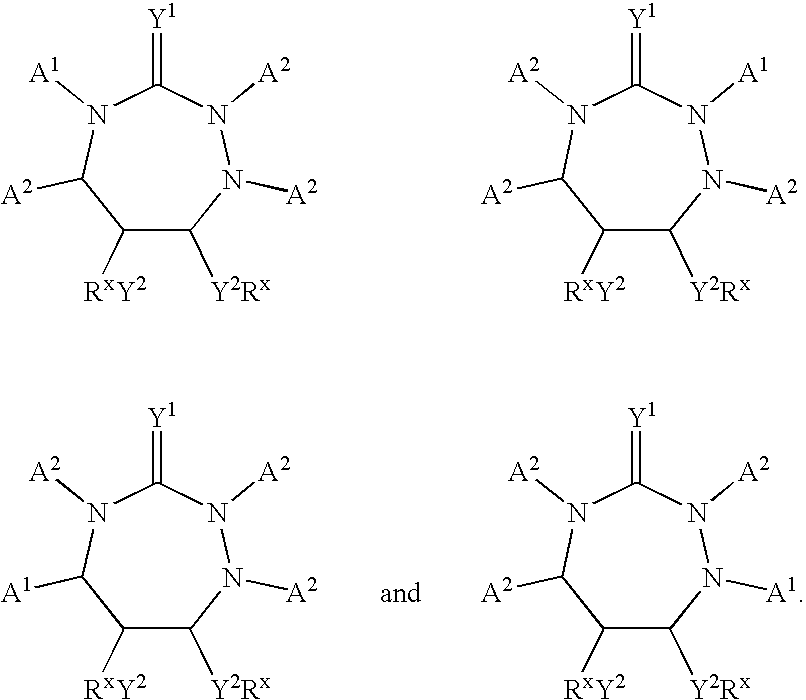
C1([RxY2])C([Y2Rx])N([A2])N([A2])C(=[Y1])N([A2])C1[A1].C1([RxY2])C([Y2Rx])N([A1])N([A2])C(=[Y1])N([A2])C1[A2].C1([RxY2])C([Y2Rx])N([A2])N([A2])C(=[Y1])N([A1])C1[A2].C1([RxY2])C([Y2Rx])N([A2])N([A1])C(=[Y1])N([A2])C1[A2]
